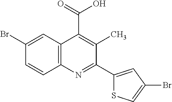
C1(Br)=CC2=C(C=C1)N=C(C1=CC(Br)=CS1)C(C)=C2C(O)=O
